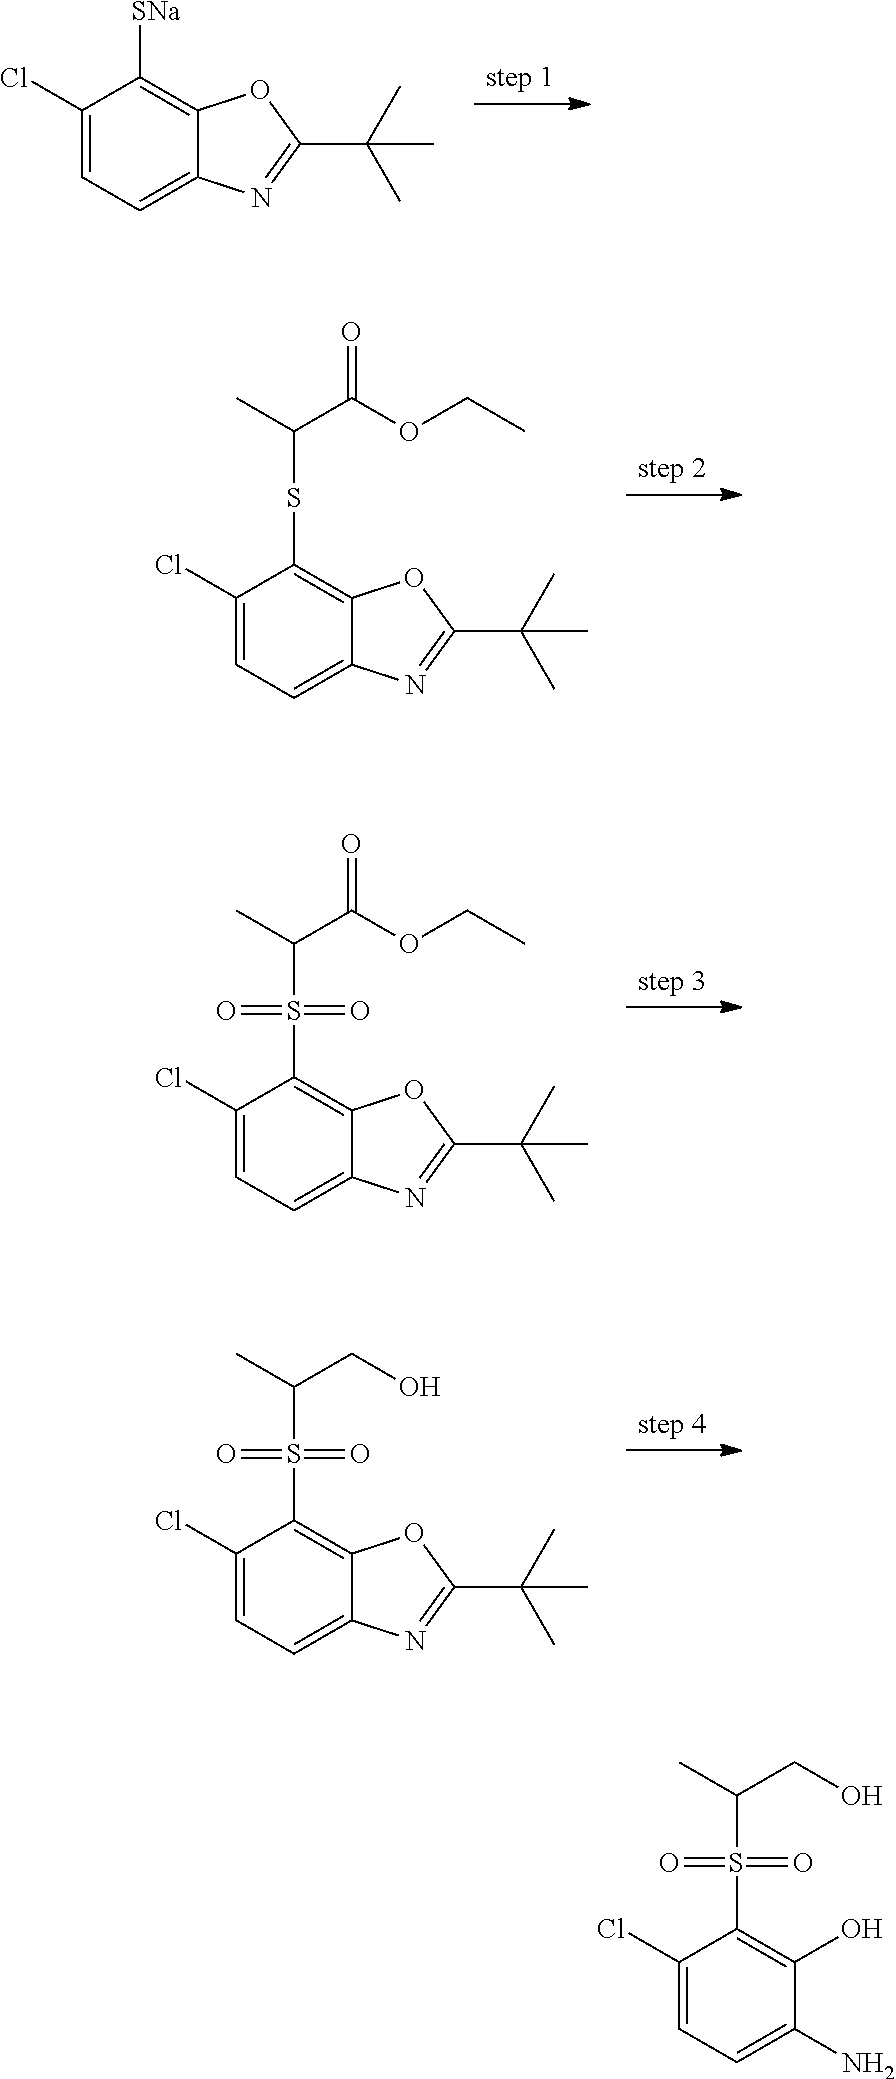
C1(Cl)=CC=C2C(=C1[SNa])OC(C(C)(C)C)=N2.C1(Cl)=CC=C2C(=C1SC(C(OCC)=O)C)OC(C(C)(C)C)=N2.C1(Cl)=CC=C2C(=C1S(C(C(OCC)=O)C)(=O)=O)OC(C(C)(C)C)=N2.C1(Cl)=CC=C2C(=C1S(C(CO)C)(=O)=O)OC(C(C)(C)C)=N2.C1(Cl)=CC=C(N)C(O)=C1S(C(C)CO)(=O)=O
